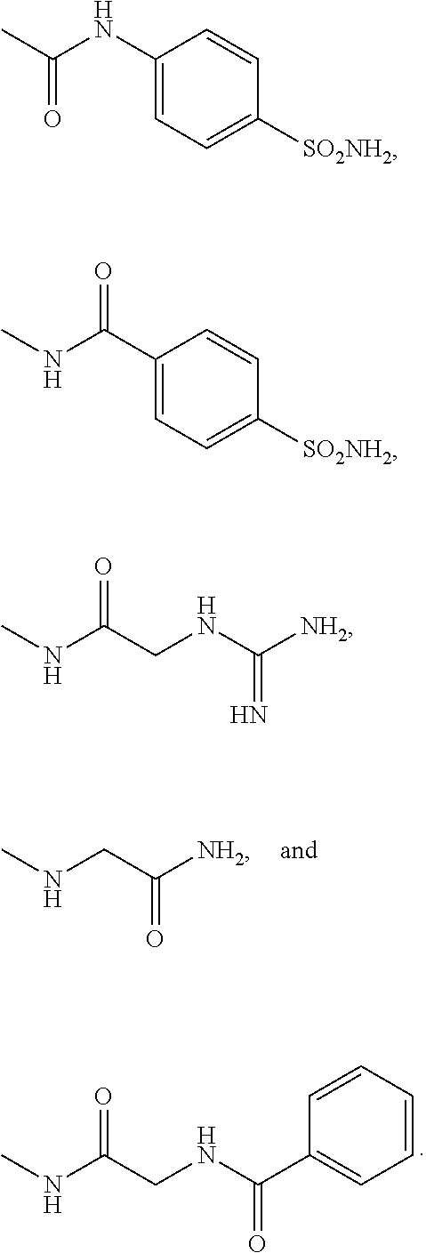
N(CC([NH2])=O)C.C(NC(C1=CC=CC=C1)=O)C(NC)=O.C1(NC(C)=O)=CC=C([SO2NH2])C=C1.C1(C(NC)=O)=CC=C([SO2NH2])C=C1.C(NC([NH2])=N)C(NC)=O
